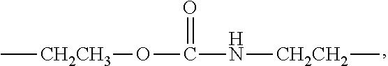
C[CH2CH3]OC(N[CH2CH2]C)=O
